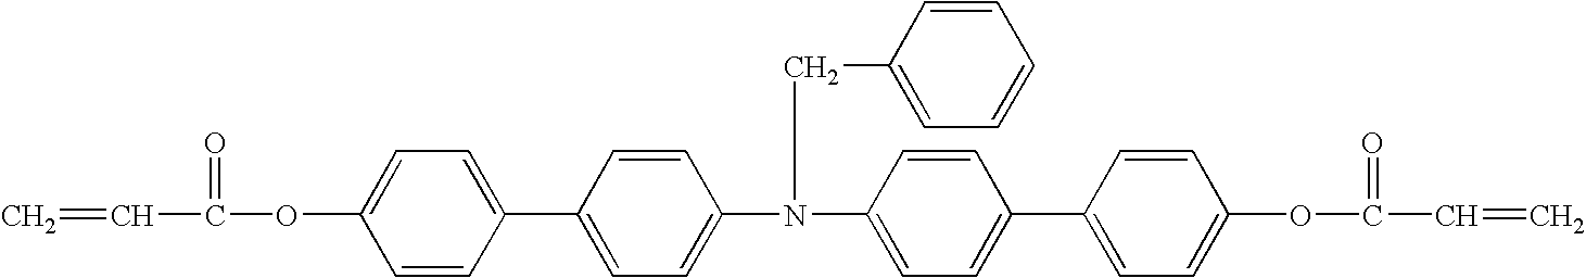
C=CC(=O)OC1=CC=C(C2=CC=C(N(CC3=CC=CC=C3)C3=CC=C(C4=CC=C(OC(=O)C=C)C=C4)C=C3)C=C2)C=C1
